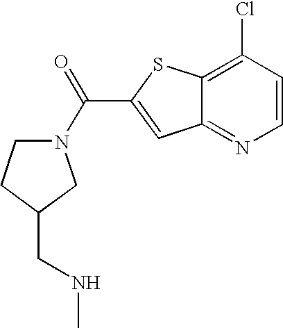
N(CC1CN(C(C2=CC3=NC=CC(Cl)=C3S2)=O)CC1)C
